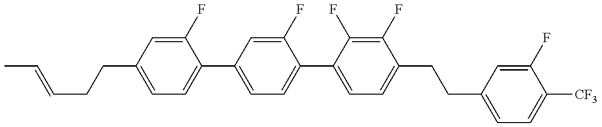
C1=C(CCC=CC)C=C(F)C(C2=CC=C(C3=CC=C(CCC4=CC=C([CF3])C(F)=C4)C(F)=C3F)C(F)=C2)=C1
